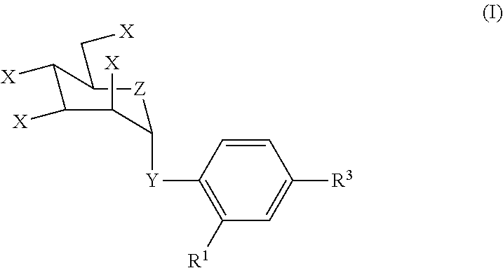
C1([Y]C2=C([R1])C=C([R3])C=C2)[Z]C(C[X])C([X])C([X])C1[X]
